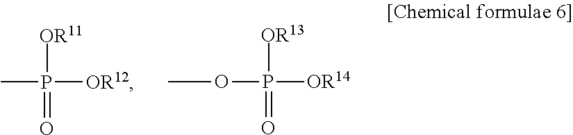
P([OR11])(C)([OR12])=O.P([OR13])(OC)([OR14])=O
